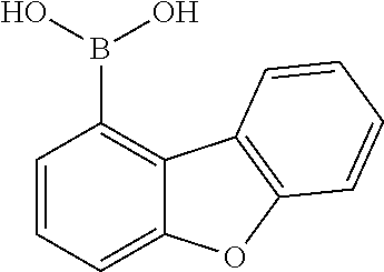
C1=CC=C2C(=C1B(O)O)C1=C(O2)C=CC=C1
